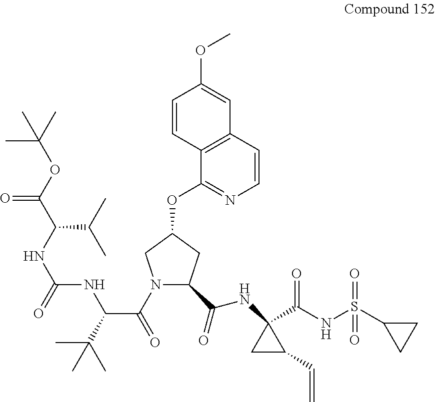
N(C1(C(NS(C2CC2)(=O)=O)=O)CC1C=C)C(C1N(C(=O)C(C(C)(C)C)NC(NC(C(OC(C)(C)C)=O)C(C)C)=O)CC(OC2=NC=CC3=C2C=CC(OC)=C3)C1)=O
